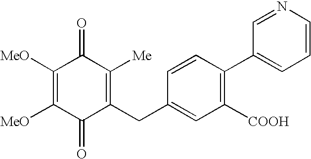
C1([MeO])=C([MeO])C(=O)C(CC2=CC([COOH])=C(C3=CC=CN=C3)C=C2)=C([Me])C1=O
